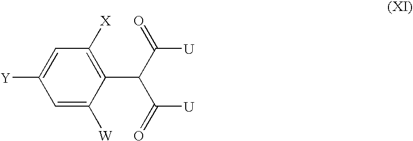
C1([X])=C(C(C([U])=O)C([U])=O)C([W])=CC([Y])=C1
